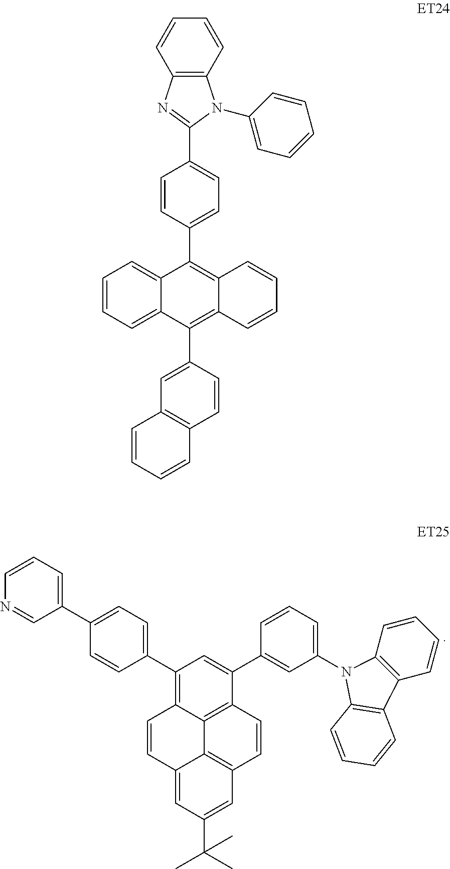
C1=CC=C(C2=CC=C(C3=C4C5=C(C(C6=CC(N7C8=C(C=CC=C8)C8=C7C=CC=C8)=CC=C6)=C3)C=CC3=C5C(=CC(C(C)(C)C)=C3)C=C4)C=C2)C=N1.C12=C(N=C(C3=CC=C(C4=C5C=CC=CC5=C(C5=CC6=C(C=C5)C=CC=C6)C5=CC=CC=C45)C=C3)N1C1=CC=CC=C1)C=CC=C2
